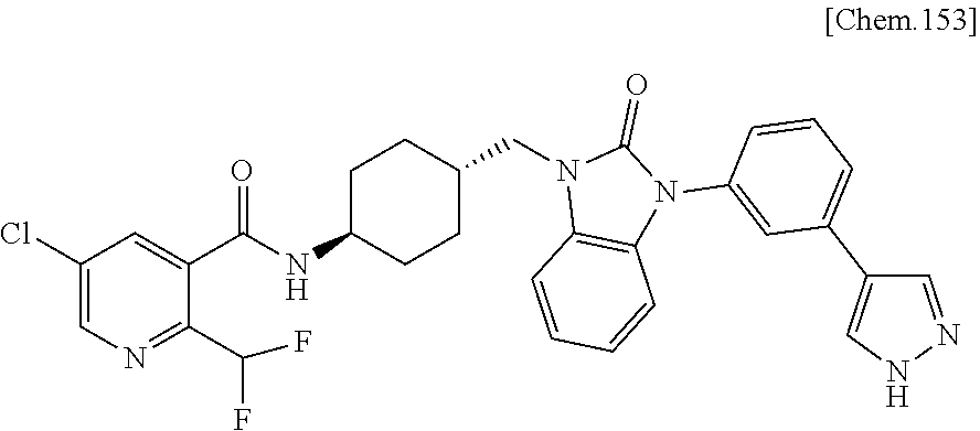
C1(Cl)=CN=C(C(F)F)C(C(NC2CCC(CN3C4=C(N(C5=CC(C6=CNN=C6)=CC=C5)C3=O)C=CC=C4)CC2)=O)=C1
